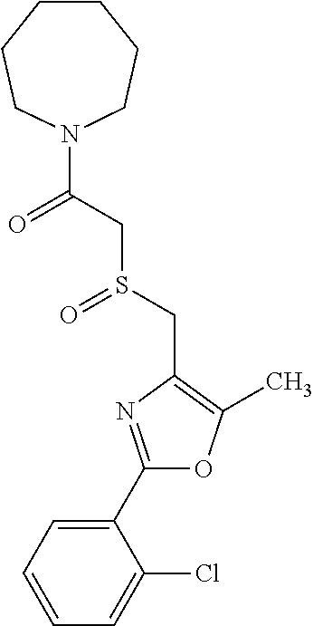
C1(C2=NC(CS(=O)CC(=O)N3CCCCCC3)=C(C)O2)=CC=CC=C1Cl
